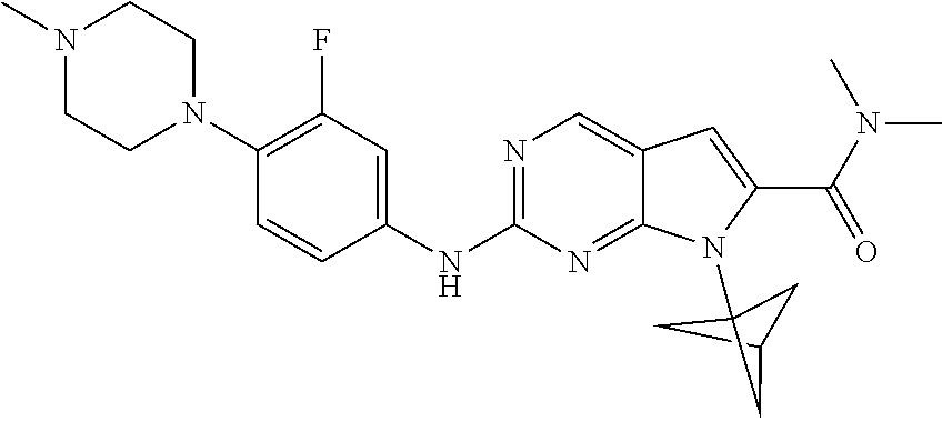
C1C2CC1(N1C3=NC(NC4=CC(F)=C(N5CCN(C)CC5)C=C4)=NC=C3C=C1C(N(C)C)=O)C2
